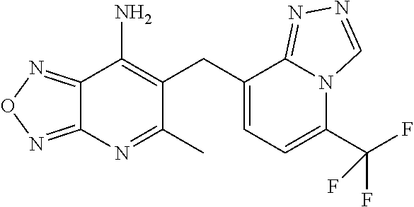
C12=NON=C1N=C(C)C(CC1=CC=C(C(F)(F)F)N3C1=NN=C3)=C2N
